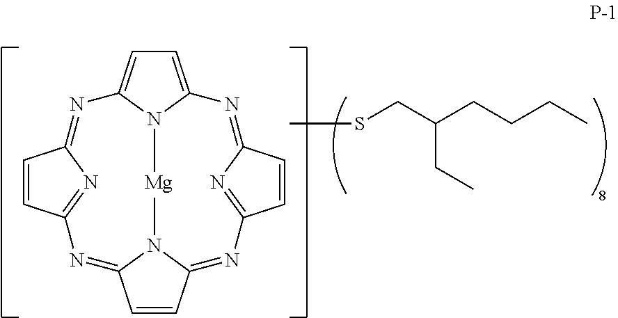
C1=C2N3C(=C1)N=C1C=CC(=N1)N=C1C=CC(=NC4=NC(=N2)C=C4)N1[Mg]3.CSCC(CCCC)CC
